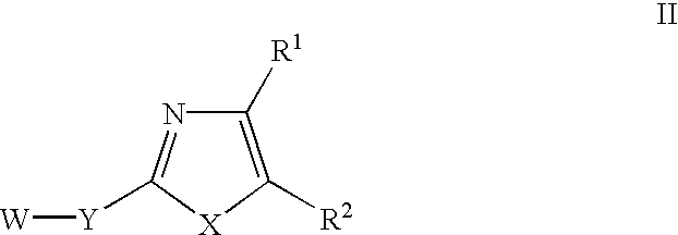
C1([R1])=C([R2])[X]C([Y][W])=N1
